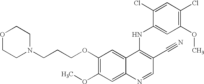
C1(OCCCN2CCOCC2)=C(OC)C=C2C(=C1)C(NC1=CC(OC)=C(Cl)C=C1Cl)=C(C#N)C=N2
